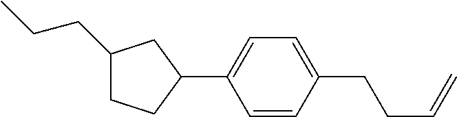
C1(CCC)CCC(C2=CC=C(CCC=C)C=C2)C1
